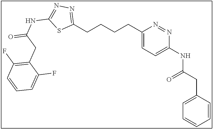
C(CCCC1=CC=C(NC(CC2=CC=CC=C2)=O)N=N1)C1=NN=C(NC(=O)CC2=C(F)C=CC=C2F)S1
